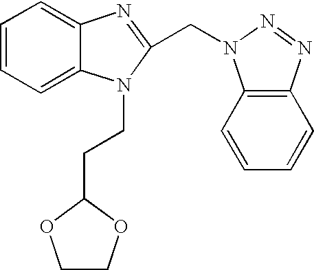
C1=CC=C2C(=C1)N=C(CN1C3=C(N=N1)C=CC=C3)N2CCC1OCCO1
